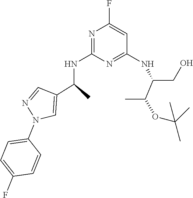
N1=C(NC(C2=CN(C3=CC=C(F)C=C3)N=C2)C)N=C(NC(CO)C(C)OC(C)(C)C)C=C1F
